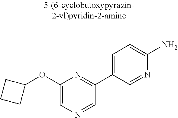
C1(OC2CCC2)=CN=CC(C2=CC=C(N)N=C2)=N1
